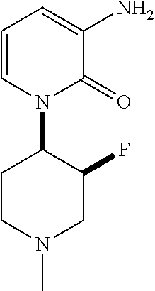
C1=CN(C2CCN(C)CC2F)C(=O)C(N)=C1
